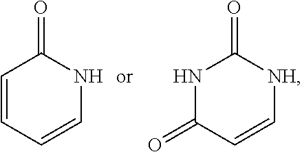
C1=CC=CNC1=O.N1C(=O)C=C[NH]C1=O
